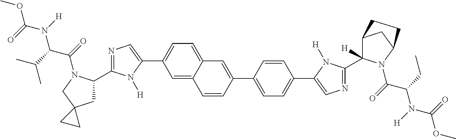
C1=C2C(=CC=C1C1=CN=C(C3CC4(CN3C(=O)C(C(C)C)N([H])C(=O)OC)CC4)N1[H])C=C(C1=CC=C(C3=CN=C(C4([H])C5CC(N4C(=O)C(CC)N([H])C(=O)OC)CC5)N3[H])C=C1)C=C2
